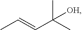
CC=CC(C)(C)[OH]
